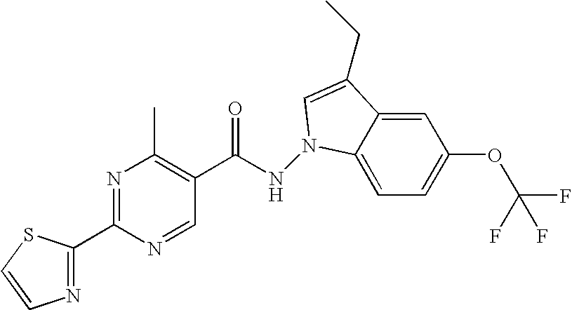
C1=C2C(=CC=C1OC(F)(F)F)N(NC(C1=C(C)N=C(C3=NC=CS3)N=C1)=O)C=C2CC
